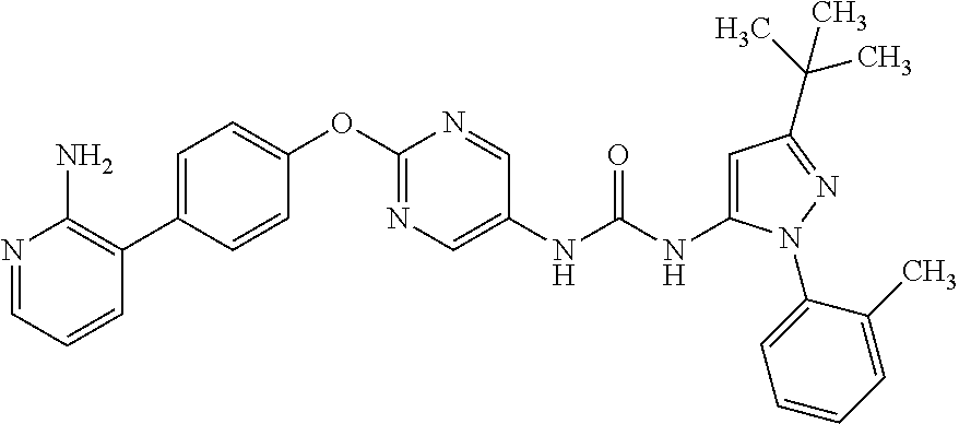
C1(OC2=NC=C(NC(NC3=CC(C(C)(C)C)=NN3C3=CC=CC=C3C)=O)C=N2)=CC=C(C2=C(N)N=CC=C2)C=C1
